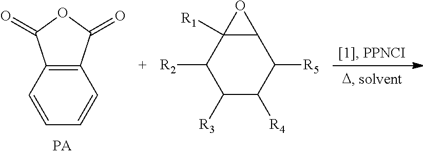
C12=C(C=CC=C1)C(=O)OC2=O.C1([R3])C([R4])C([R5])C2C([R1])(C1[R2])O2
